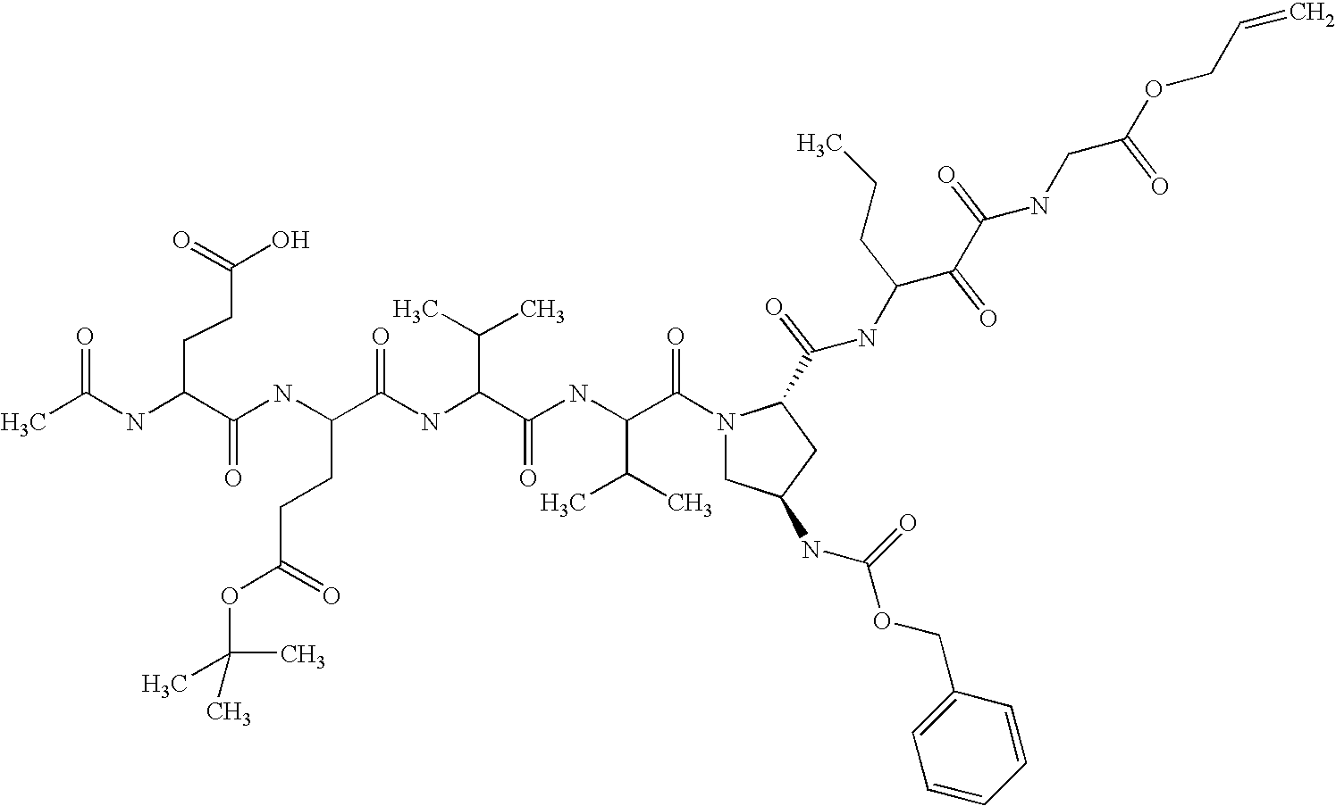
CC(NC(C(NC(C(NC(C(C)C)C(=O)NC(C(C)C)C(=O)N1CC(NC(OCC2=CC=CC=C2)=O)CC1C(NC(C(C(NCC(OCC=C)=O)=O)=O)CCC)=O)=O)CCC(=O)OC(C)(C)C)=O)CCC(O)=O)=O
